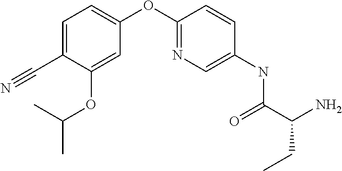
C1(C#N)=CC=C(OC2=NC=C(NC(C(N)CC)=O)C=C2)C=C1OC(C)C
